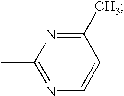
C1(C)=NC=CC(C)=N1
